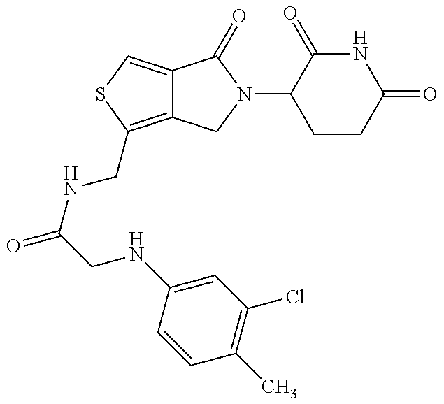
C12=C(CNC(CNC3=CC(Cl)=C(C)C=C3)=O)SC=C1C(=O)N(C1CCC(=O)NC1=O)C2
